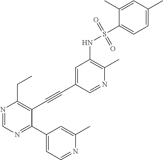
N1=CC(C#CC2=C(CC)N=CN=C2C2=CC=NC(C)=C2)=CC(NS(=O)(C2=CC=C(C)C=C2C)=O)=C1C
